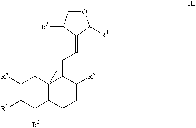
C1([R1])C([R2])C2C(C)(CC1[R6])C(CC=C1C([R4])OCC1[R5])C([R3])CC2
